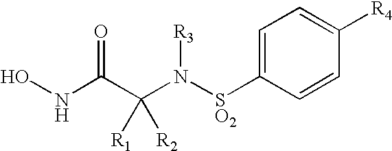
ONC(C(N([SO2]C1=CC=C([R4])C=C1)[R3])([R2])[R1])=O
